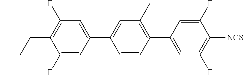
C1=C(C2=CC(CC)=C(C3=CC(F)=C([NCS])C(F)=C3)C=C2)C=C(F)C(CCC)=C1F
